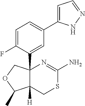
C1=C(F)C(C23C([H])(CSC(N)=N2)C(C)OC3)=CC(C2=CC=NN2)=C1
